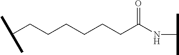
C(CCCCC(NC(C)C)=O)CC(C)C
